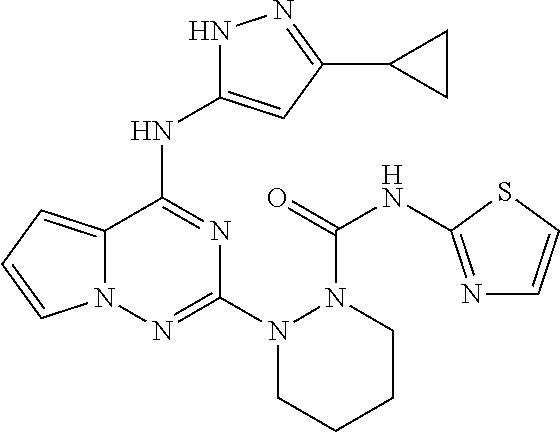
C12=CC=CN1N=C(N1CCCCN1C(NC1=NC=CS1)=O)N=C2NC1=CC(C2CC2)=NN1
